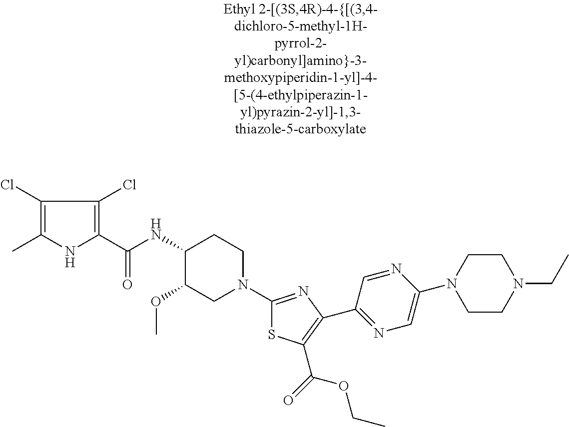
C1(Cl)=C(C)NC(C(NC2C(OC)CN(C3=NC(C4=NC=C(N5CCN(CC)CC5)N=C4)=C(C(=O)OCC)S3)CC2)=O)=C1Cl
